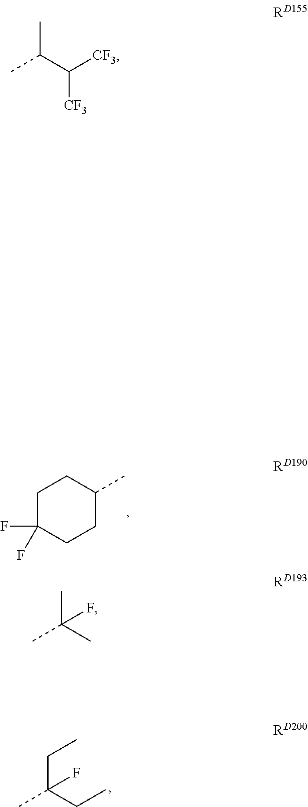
CC(C([CF3])[CF3])C.C1C(F)(F)CCC(C)C1.CC(CC)(CC)F.CC(C)(C)F
